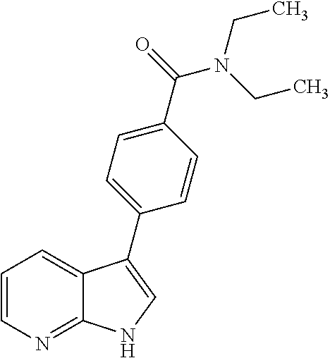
C1=CN=C2C(=C1)C(C1=CC=C(C(=O)N(CC)CC)C=C1)=CN2
